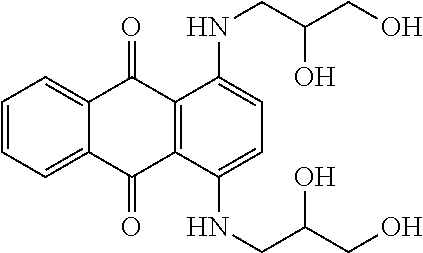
C1=CC=C2C(=C1)C(=O)C1=C(C2=O)C(NCC(CO)O)=CC=C1NCC(CO)O
